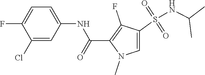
C1(Cl)=CC(NC(C2=C(F)C(S(NC(C)C)(=O)=O)=CN2C)=O)=CC=C1F
